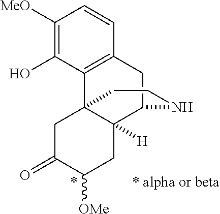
C1([MeO])=C(O)C2=C(C=C1)CC1C3([H])C2(CC(=O)C([OMe])C3)CCN1
